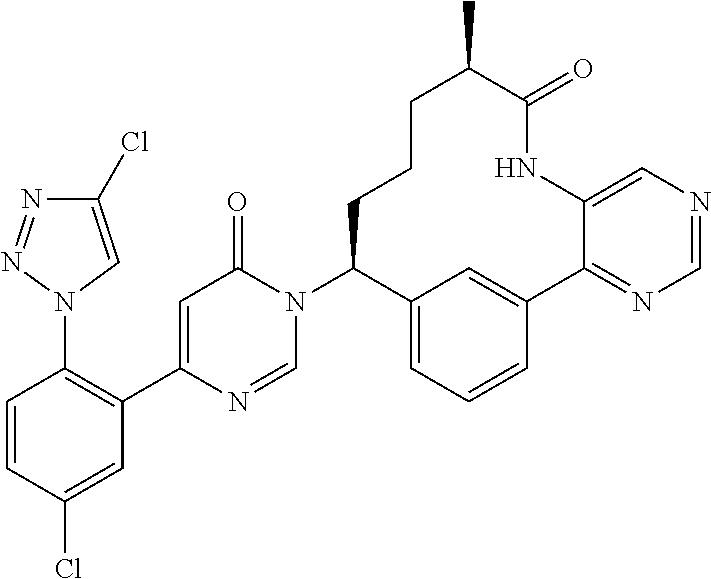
C1=CC(Cl)=CC(C2=CC(=O)N(C3C4=CC=CC(=C4)C4=NC=NC=C4NC(=O)C(C)CCC3)C=N2)=C1N1C=C(Cl)N=N1
